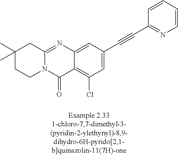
N12C(=NC3=CC(C#CC4=NC=CC=C4)=CC(Cl)=C3C1=O)CC(C)(C)CC2
